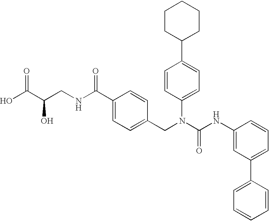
OC(C(CNC(C1=CC=C(CN(C(NC2=CC(C3=CC=CC=C3)=CC=C2)=O)C2=CC=C(C3CCCCC3)C=C2)C=C1)=O)O)=O
